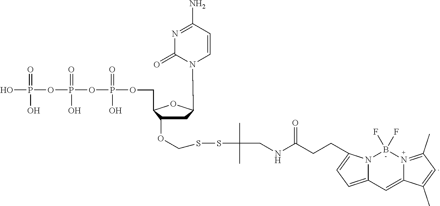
C1C(OCSSC(C)(C)CNC(CCC2=CC=C3N2B(F)(F)N2=C(C)C=C(C)C2=C3)=O)C(COP(=O)(O)OP(=O)(O)OP(=O)(O)O)OC1N1C=CC(N)=NC1=O
